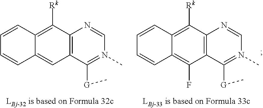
C12=C(C([G]C)=N(C)C=N1)C=C1C(=C2[Rk])C=CC=C1.C12=C(C([G]C)=N(C)C=N1)C(F)=C1C(=C2[Rk])C=CC=C1
